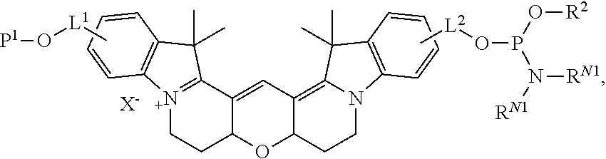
[N+]12=C(C3=CC4=C5N(CCC4OC3CC1)C1=C(C5(C)C)C=CC=C1)C(C)(C)C1=C2C=CC=C1.[X-].[P1]O[L1]C.C[L2]OP(N([RN1])[RN1])O[R2]
